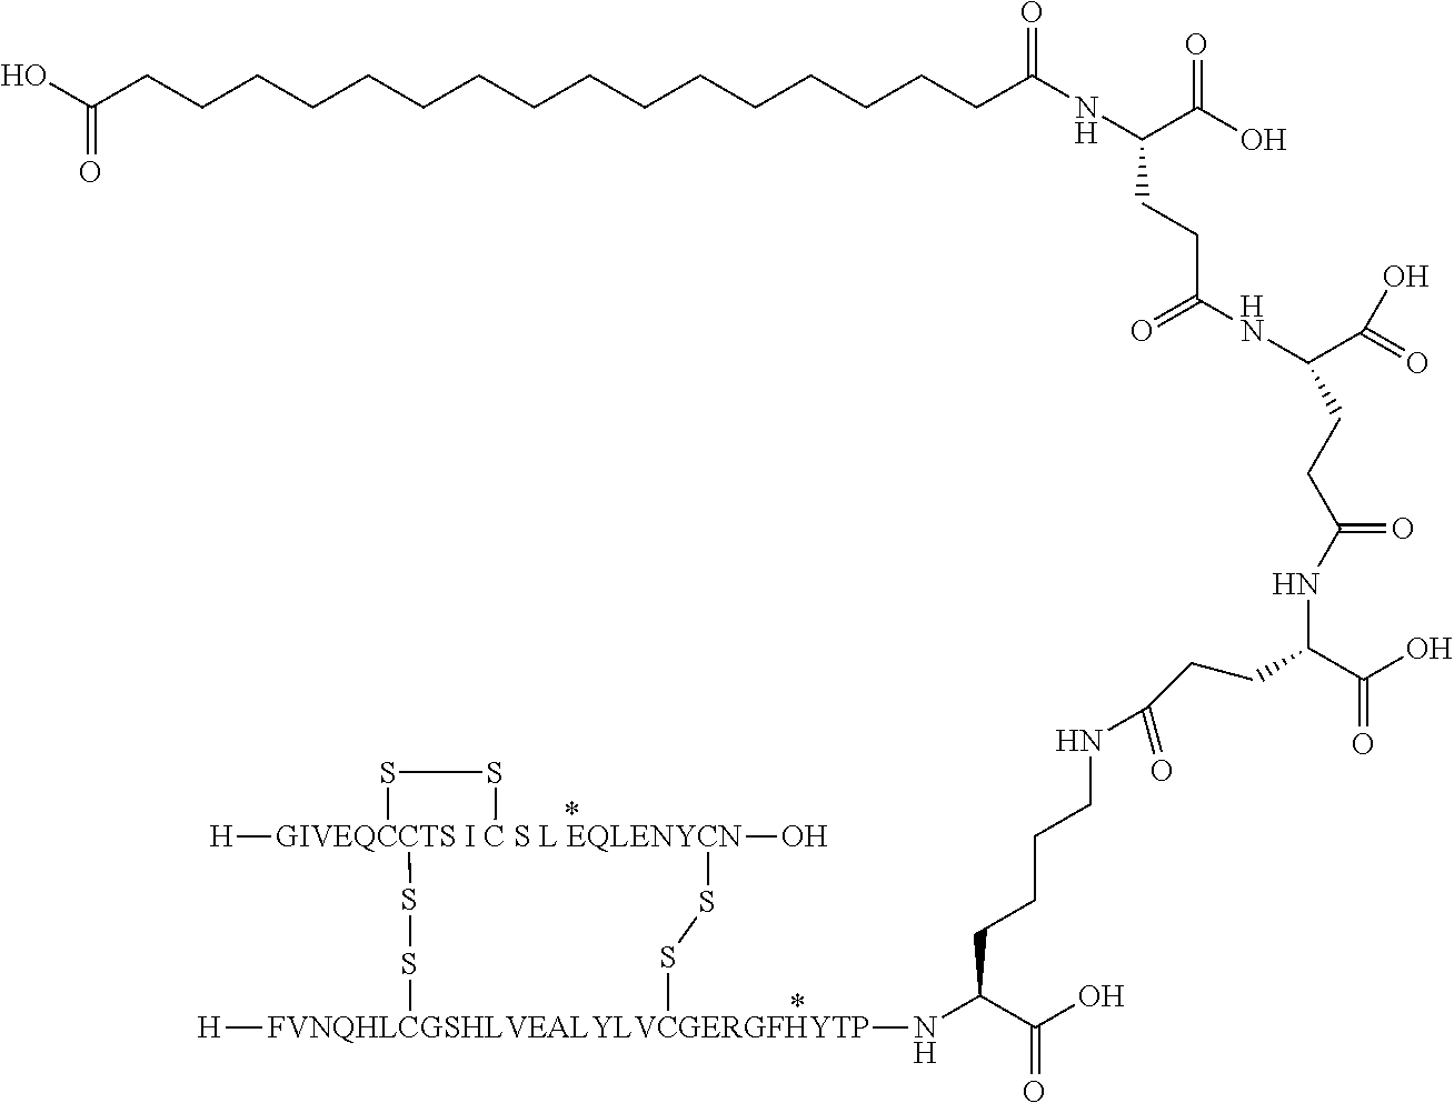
[GIVEQCCTS I C S L EQLENYCN]12([H])(O)(SS[FVNQHLCGSHLVEALYLVCGERGFHYTP]([H])(NC(C(O)=O)CCCCNC(CCC(C(O)=O)NC(CCC(C(=O)O)NC(=O)CCC(NC(=O)CCCCCCCCCCCCCCCCC(O)=O)C(O)=O)=O)=O)SS1)SS2
